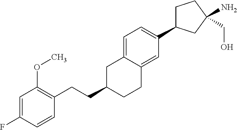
C1=C(F)C=CC(CCC2CCC3=CC(C4CCC(N)(CO)C4)=CC=C3C2)=C1OC
